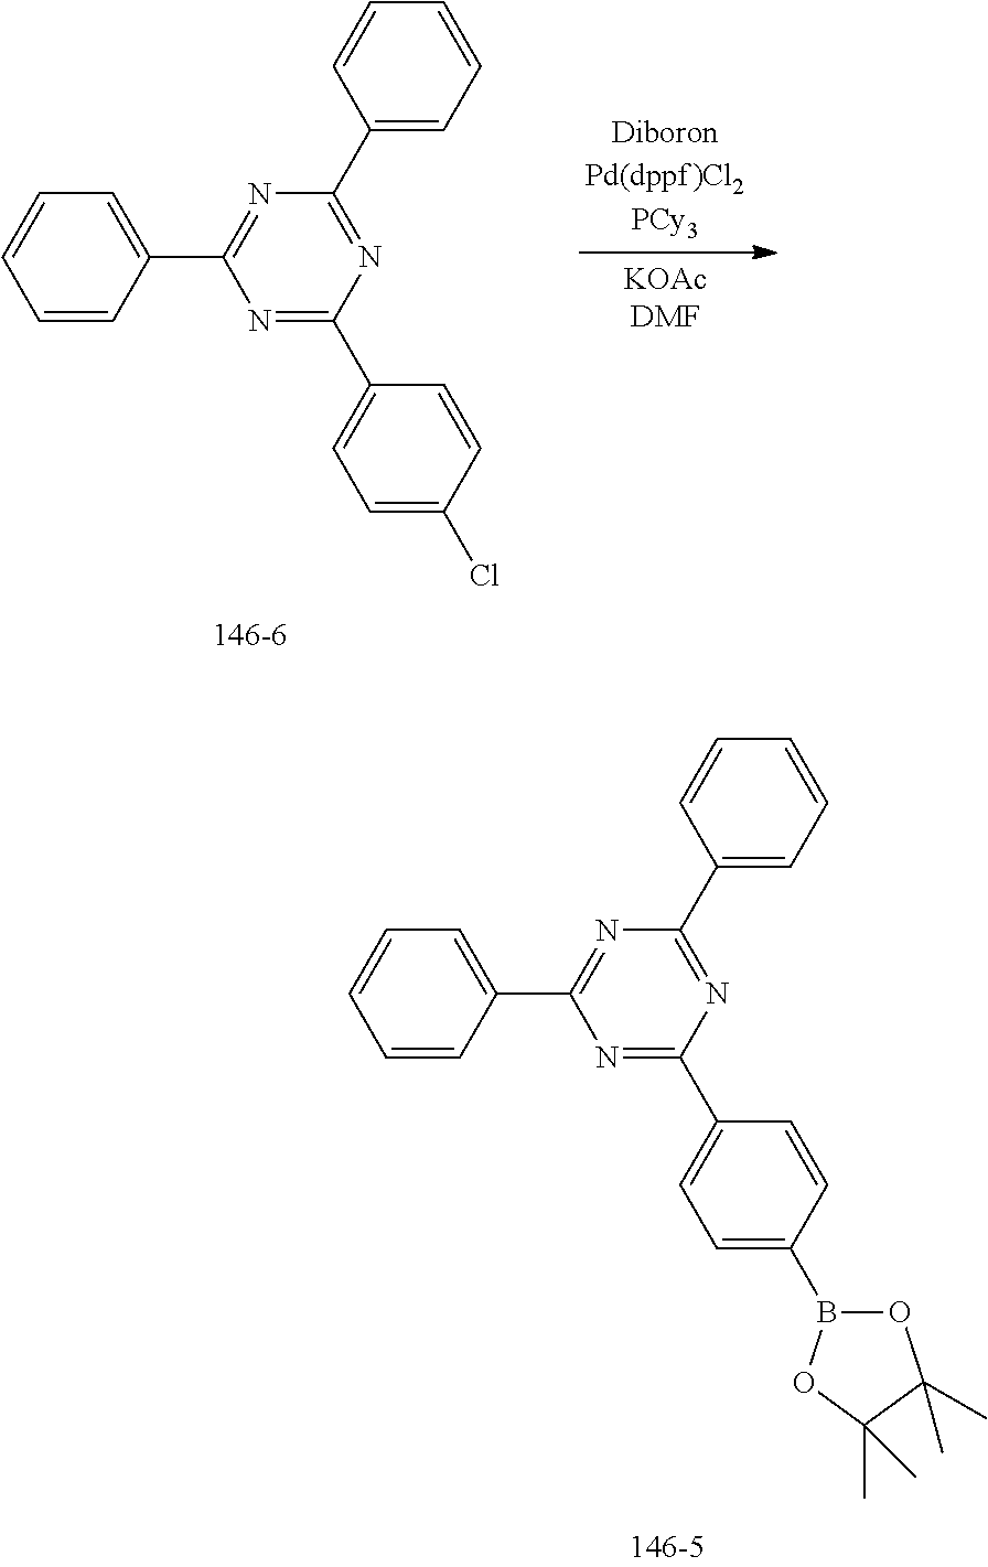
N1=C(C2=CC=C(B3OC(C)(C)C(C)(C)O3)C=C2)N=C(C2=CC=CC=C2)N=C1C1=CC=CC=C1.N1=C(C2=CC=C(Cl)C=C2)N=C(C2=CC=CC=C2)N=C1C1=CC=CC=C1
